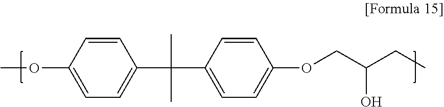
COC1=CC=C(C(C)(C)C2=CC=C(OCC(CC)O)C=C2)C=C1
